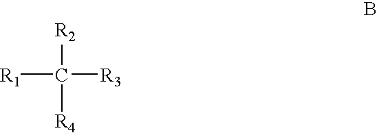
[R1]C([R3])([R2])[R4]
